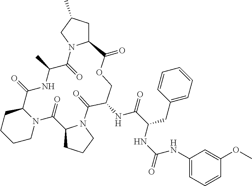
C12CCCCN1C(=O)C1CCCN1C(=O)C(NC(C(CC1=CC=CC=C1)NC(NC1=CC=CC(OC)=C1)=O)=O)COC(=O)C1CC(C)CN1C(=O)C(C)NC2=O
